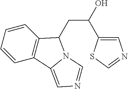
C1=CC=CC2=C1C(CC(C1=CN=CS1)O)N1C2=CN=C1
